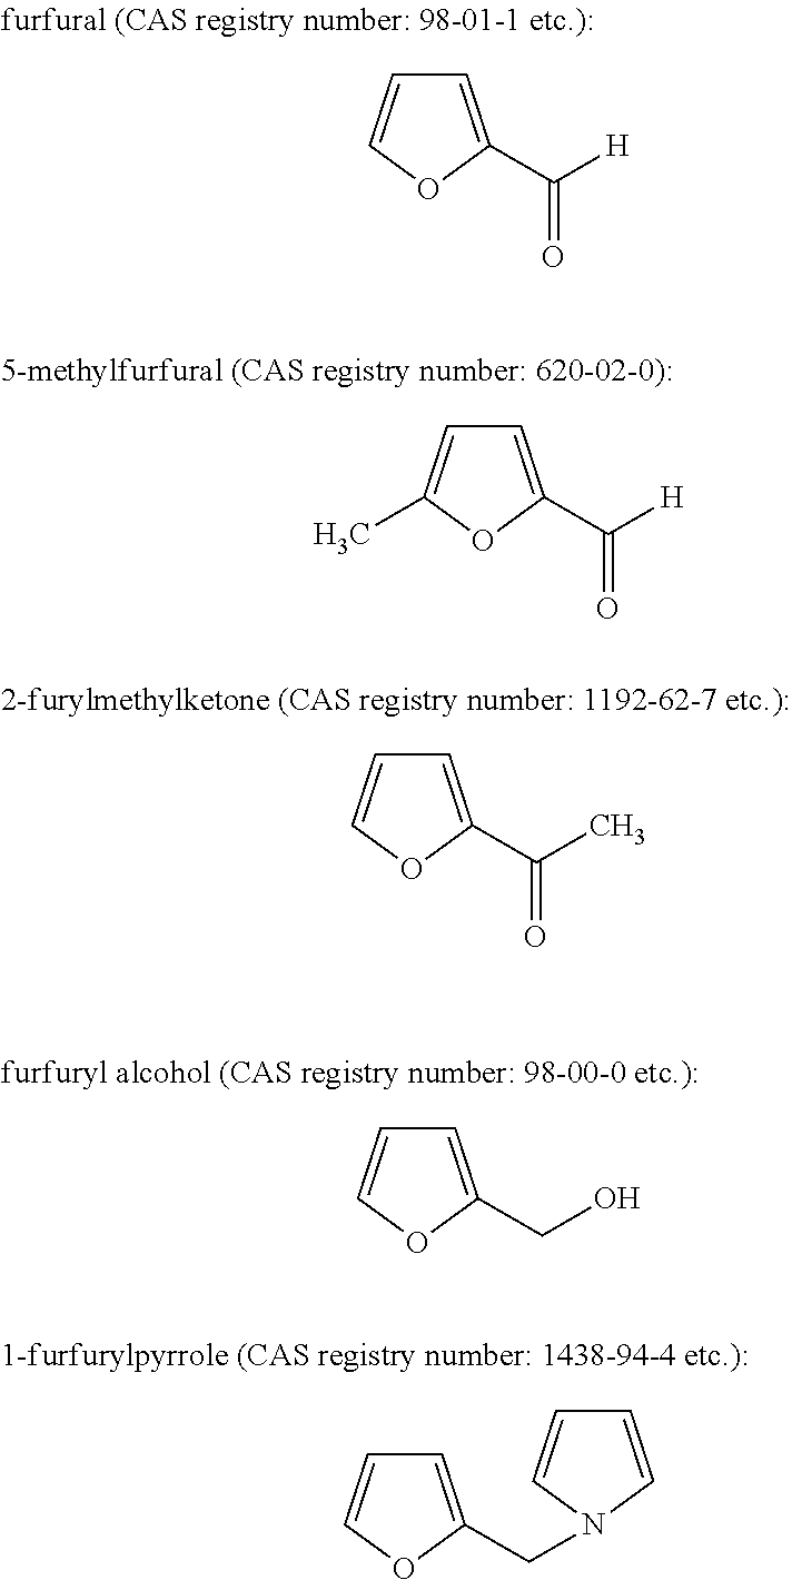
C1=C(C([H])=O)OC=C1.C1=C(C([H])=O)OC(C)=C1.C1=C(C(C)=O)OC=C1.C1=C(CO)OC=C1.C1=C(CN2C=CC=C2)OC=C1
